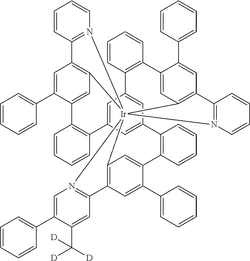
C1=C2C=C3C=C1C1=C(C=CC=C1)C1=CC4=C(C=C1C1=CC=CC=C1)C1=N(C=CC=C1)[Ir]415(C4=C(C=C(C6=CC=CC=C6)C(=C4)C4=C3C=CC=C4)C3=N1C=C(C1=CC=CC=C1)C(C([D])([D])[D])=C3)C1=C(C=C(C3=CC=CC=C3)C(=C1)C1=C2C=CC=C1)C1=N5C=CC=C1
